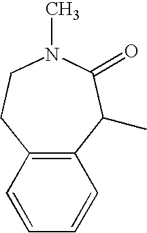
C1=CC2=C(C=C1)C(C)C(=O)N(C)CC2
